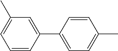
C1=CC(C2=CC(C)=CC=C2)=CC=C1C
